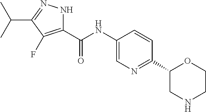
O=C(NC1=CN=C(C2CNCCO2)C=C1)C1=C(F)C(C(C)C)=NN1
